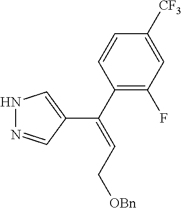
C(C1=CNN=C1)(C1=C(F)C=C([CF3])C=C1)=CC[OBn]
